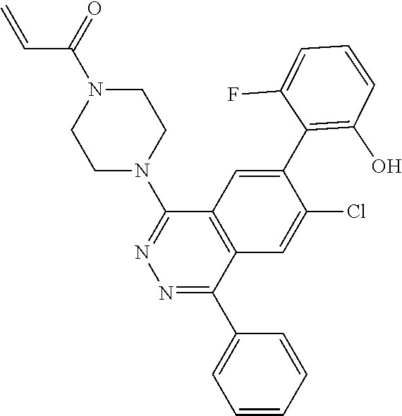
N1(C(=O)C=C)CCN(C2=NN=C(C3=CC=CC=C3)C3=C2C=C(C2=C(O)C=CC=C2F)C(Cl)=C3)CC1
